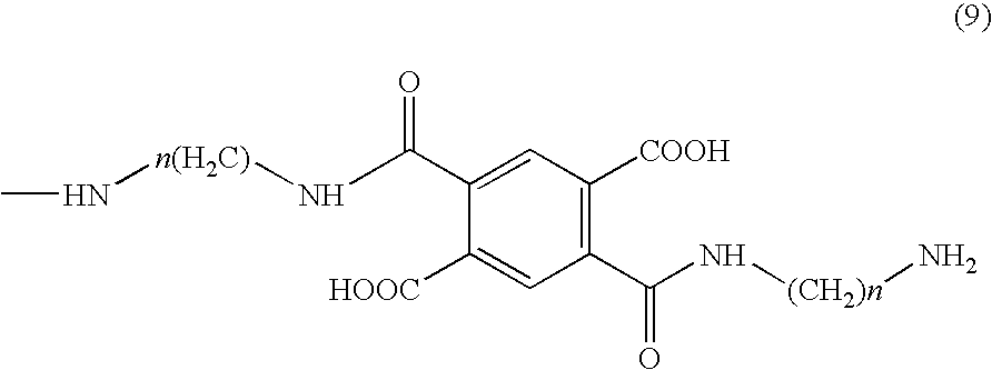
CN[n(H2C)]N.CC(=O)C1=CC([COOH])=C(C(=O)N[(CH2)n]N)C=C1[HOOC]
